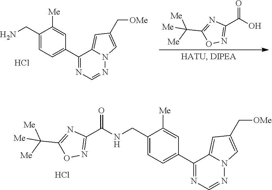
OC(C1=NOC(C([Me])([Me])[Me])=N1)=O.C1(CN)=CC=C(C2=NC=NN3C2=CC(C[OMe])=C3)C=C1[Me].Cl.C1(CNC(C2=NOC(C([Me])([Me])[Me])=N2)=O)=CC=C(C2=NC=NN3C2=CC(C[OMe])=C3)C=C1[Me].Cl
